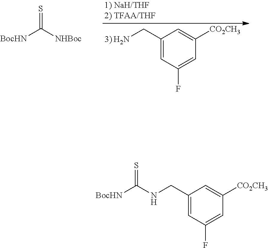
S=C([BocHN])NCC1=CC(F)=CC([CO2CH3])=C1.C1(CN)=CC(F)=CC([CO2CH3])=C1.S=C([NHBoc])[BocHN]
